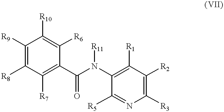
C1([R9])=C([R8])C([R7])=C(C(N(C2=C([R1])C([R2])=C([R3])N=C2[R5])[R11])=O)C([R6])=C1[R10]
